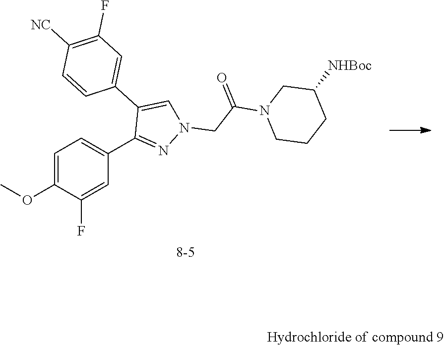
C1=C(OC)C(F)=CC(C2=NN(CC(N3CCCC([NHBoc])C3)=O)C=C2C2=CC(F)=C([NC])C=C2)=C1
